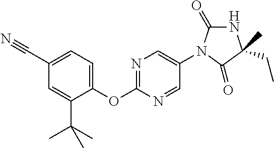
C1(C#N)=CC=C(OC2=NC=C(N3C(=O)NC(C)(CC)C3=O)C=N2)C(C(C)(C)C)=C1
